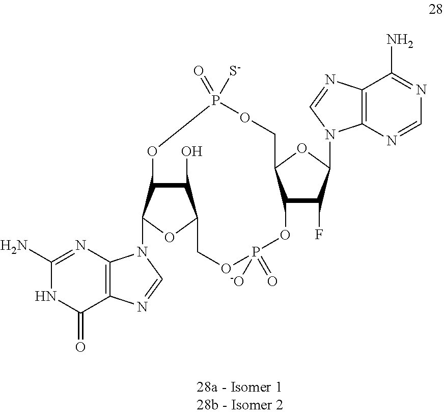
C12=C(N=C(N)NC1=O)N(C1C3C(O)C(O1)COP([-O])(=O)OC1C(OC(N4C5=C(C(N)=NC=N5)N=C4)C1F)COP(=O)([S-])O3)C=N2
